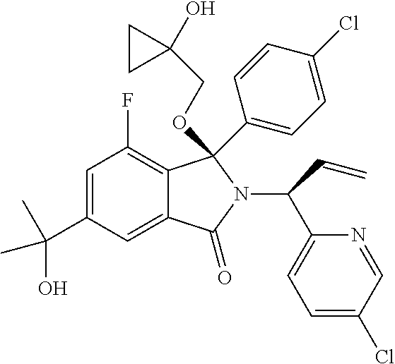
C1=C(C(C)(O)C)C=C2C(=C1F)C(C1=CC=C(Cl)C=C1)(OCC1(O)CC1)N(C(C1=CC=C(Cl)C=N1)C=C)C2=O
